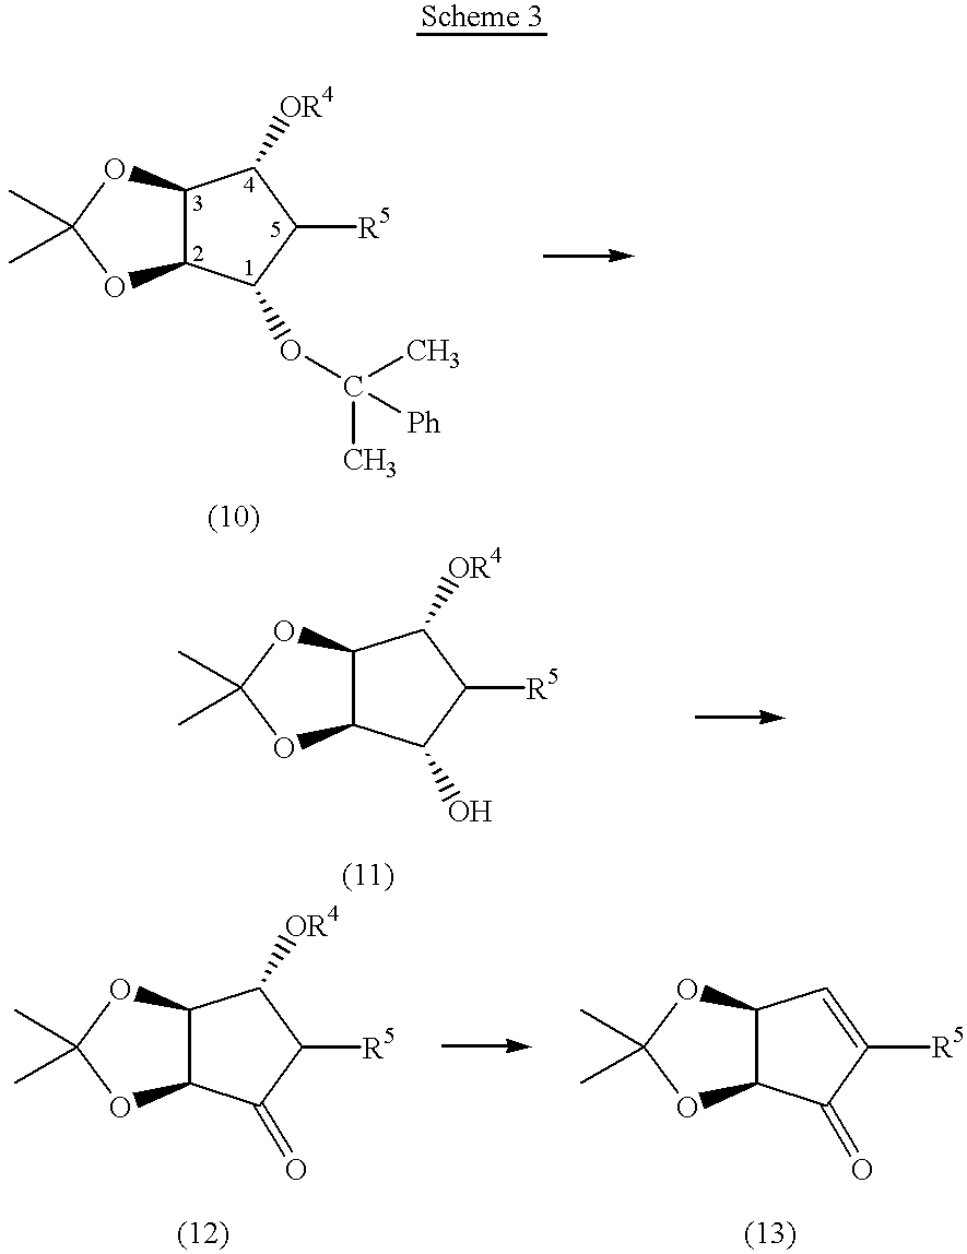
C1(OC(C)([Ph])C)C([R5])C([OR4])C2C1OC(C)(C)O2.C1(O)C([R5])C([OR4])C2C1OC(C)(C)O2.C1(=O)C([R5])C([OR4])C2C1OC(C)(C)O2.C1(=O)C([R5])=CC2C1OC(C)(C)O2
